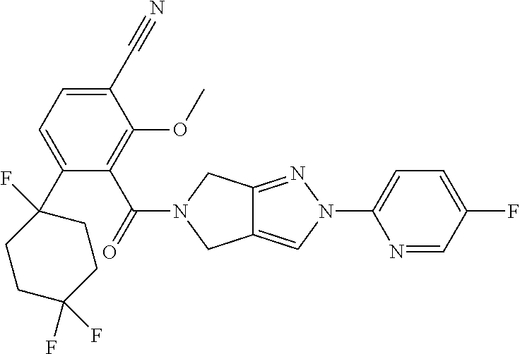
C1(C#N)=CC=C(C2(F)CCC(F)(F)CC2)C(C(=O)N2CC3=CN(C4=CC=C(F)C=N4)N=C3C2)=C1OC
